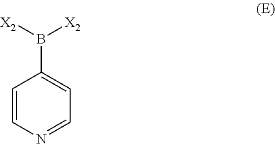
C1=CN=CC=C1B([X2])[X2]
